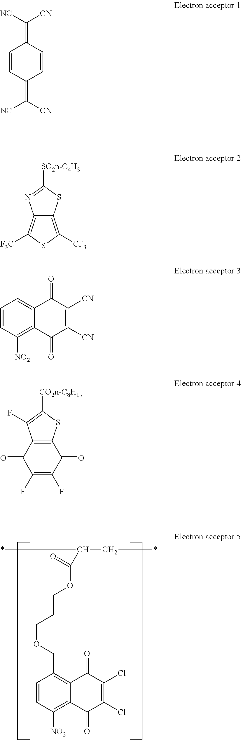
C1=CC([NO2])=C2C(=C1COCCCOC(=O)C(C*)*)C(=O)C(Cl)=C(Cl)C2=O.C1=CC(=C([CN])[NC])C=CC1=C([NC])[CN].C12=C([F3C])SC([CF3])=C1SC([SO2n-C4H9])=N2.C1=CC([NO2])=C2C(=C1)C(=O)C([CN])=C([CN])C2=O.C1(F)=C(F)C(=O)C2=C(C1=O)C(F)=C([CO2n-C8H17])S2
